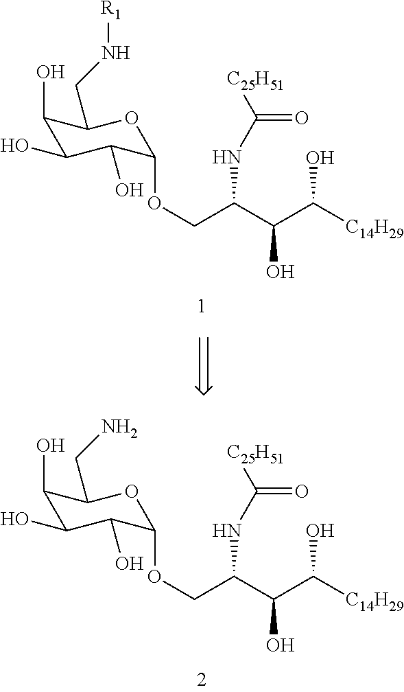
C1(O)C(O)C(O)C(OCC(C(C([C14H29])O)O)NC([C25H51])=O)OC1CN[R1].C1(O)C(O)C(O)C(OCC(C(C([C14H29])O)O)NC([C25H51])=O)OC1CN
